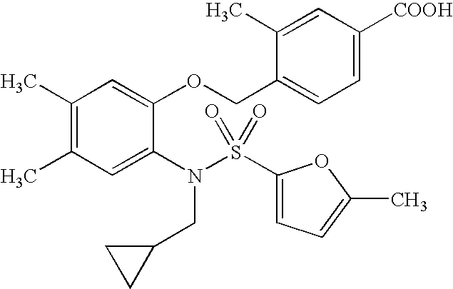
C1(C)=C(C)C=C(N(S(C2=CC=C(C)O2)(=O)=O)CC2CC2)C(OCC2=CC=C([COOH])C=C2C)=C1
